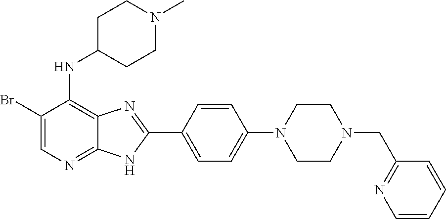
C1(Br)=CN=C2C(=C1NC1CCN(C)CC1)N=C(C1=CC=C(N3CCN(CC4=NC=CC=C4)CC3)C=C1)N2
